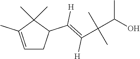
C1=C(C)C(C)(C)C(C(=C([H])C(C(O)C)(C)C)[H])C1
